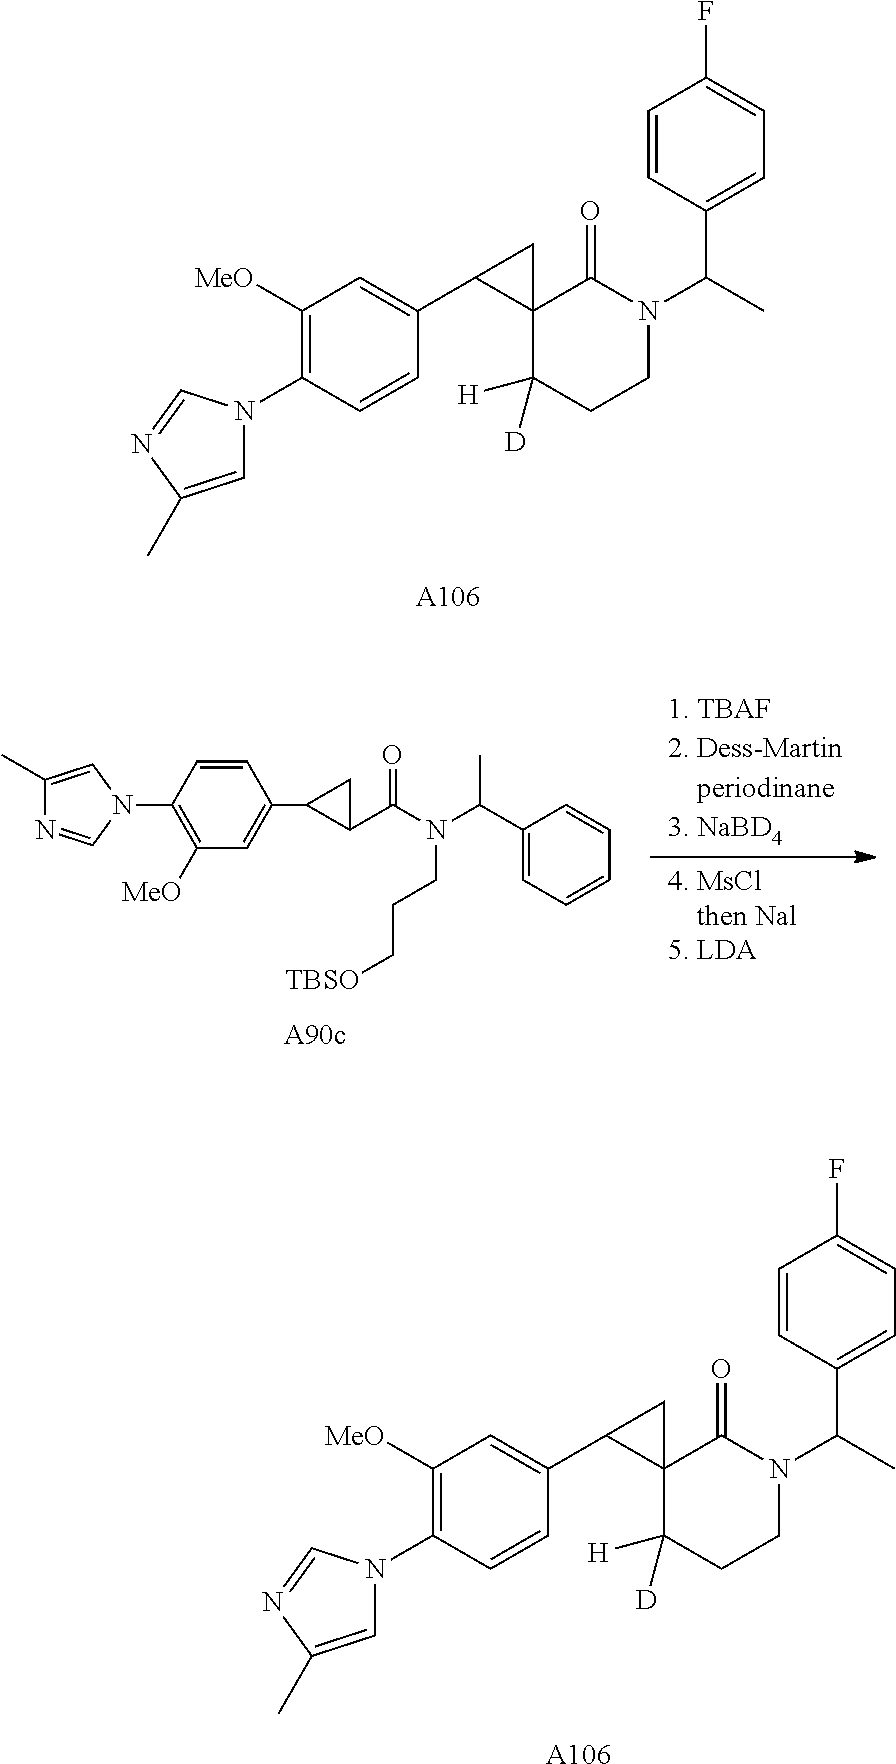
C1([MeO])=C(N2C=C(C)N=C2)C=CC(C2C3(C2)C(=O)N(C(C)C2=CC=C(F)C=C2)CCC3([H])[D])=C1.[A106].C1([MeO])=C(N2C=C(C)N=C2)C=CC(C2C3(C2)C(=O)N(C(C)C2=CC=C(F)C=C2)CCC3([H])[D])=C1.[A106].C1(N2C=C(C)N=C2)=C([MeO])C=C(C2C(C(N(C(C3=CC=CC=C3)C)CCC[TBSO])=O)C2)C=C1
